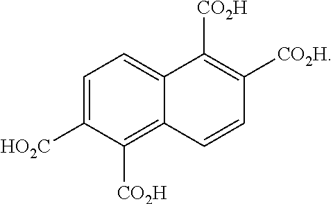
C1=C([HO2C])C([CO2H])=C2C(=C1)C([CO2H])=C([CO2H])C=C2
